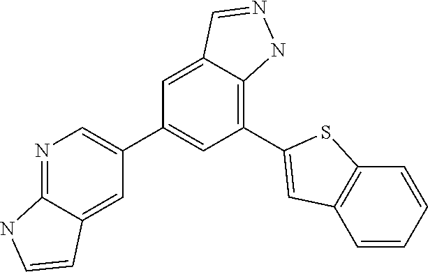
C12=NC=C(C3=CC(C4=CC5=C(C=CC=C5)S4)=C4C(=C3)C=NN4)C=C1C=CN2
